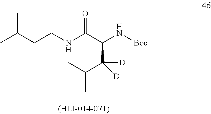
CC(CCNC(C(N[Boc])C(C(C)C)([D])[D])=O)C
